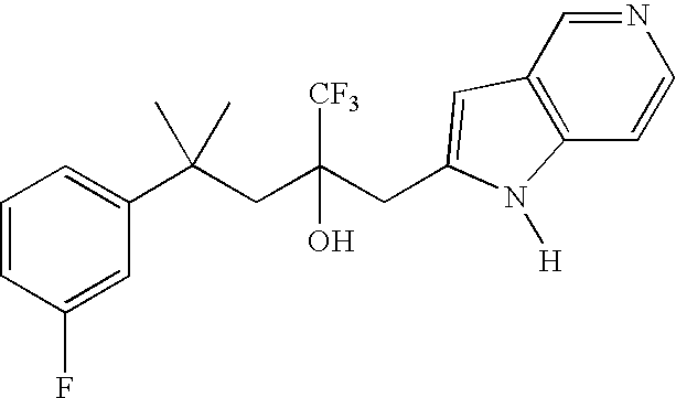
C1=CC(F)=CC(C(CC(CC2=CC3=C(C=CN=C3)N2[H])([CF3])O)(C)C)=C1
